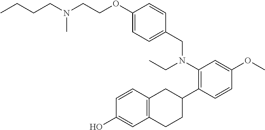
C(CN(C)CCOC1=CC=C(CN(C2=C(C3CC4=C(CC3)C=C(O)C=C4)C=CC(OC)=C2)CC)C=C1)CC
